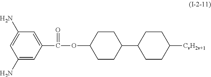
C1(C(OC2CCC(C3CCC([CvH2v+1])CC3)CC2)=O)=CC(N)=CC(N)=C1
